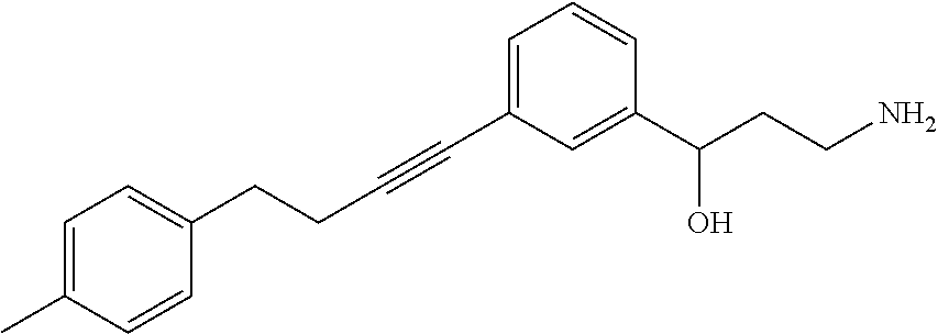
C1=C(C#CCCC2=CC=C(C)C=C2)C=C(C(CCN)O)C=C1
